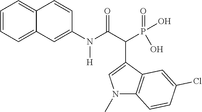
C1=CC=C2C(=C1)C=CC(N(C(C(P(=O)(O)O)C1=CN(C)C3=C1C=C(Cl)C=C3)=O)[H])=C2
